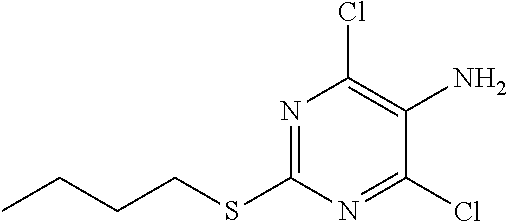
C1(SCCCC)=NC(Cl)=C(N)C(Cl)=N1
